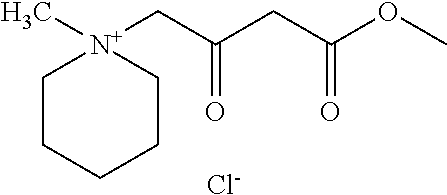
C1C[N+](C)(CC(CC(OC)=O)=O)CCC1.[Cl-]
